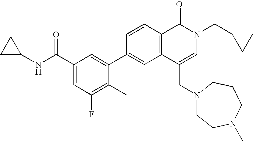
C1C(NC(C2=CC(F)=C(C)C(C3=CC4=C(C=C3)C(=O)N(CC3CC3)C=C4CN3CCN(C)CCC3)=C2)=O)C1
